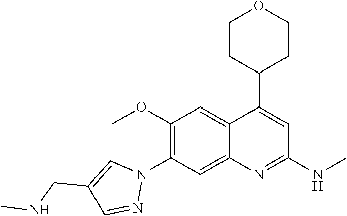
C1(OC)=C(N2C=C(CNC)C=N2)C=C2C(=C1)C(C1CCOCC1)=CC(NC)=N2
